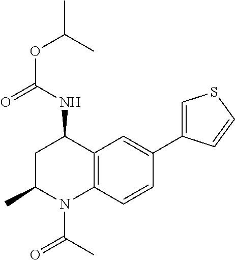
C(OC(C)C)(=O)NC1CC(C)N(C(C)=O)C2=C1C=C(C1=CSC=C1)C=C2
